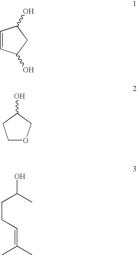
C1=CC(O)CC1O.C1OCC(O)C1.C(C(O)C)CC=C(C)C
